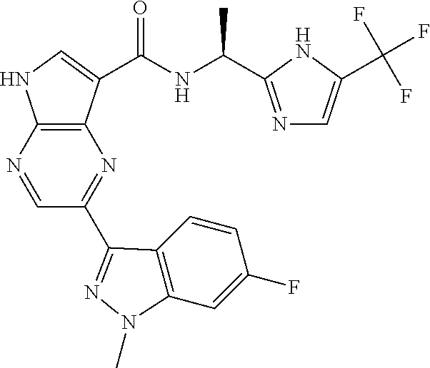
N1=C(C(NC(=O)C2=CNC3=C2N=C(C2=NN(C)C4=C2C=CC(F)=C4)C=N3)C)NC(C(F)(F)F)=C1
